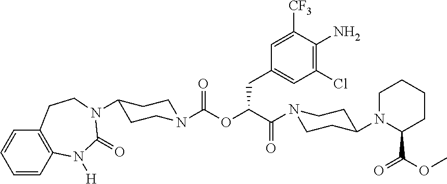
C1=CC2=C(C=C1)CCN(C1CCN(C(OC(C(=O)N3CCC(N4C(C(OC)=O)CCCC4)CC3)CC3=CC(Cl)=C(N)C([CF3])=C3)=O)CC1)C(=O)N2[H]
